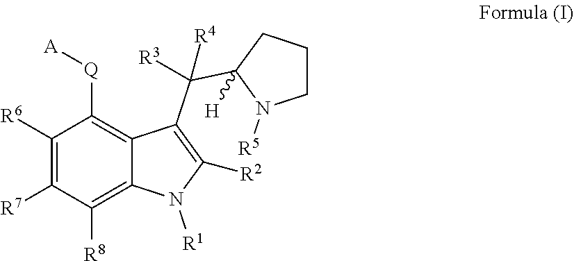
C1([R6])=C([R7])C([R8])=C2C(=C1[Q][A])C(C(C1([H])N([R5])CCC1)([R4])[R3])=C([R2])N2[R1]
